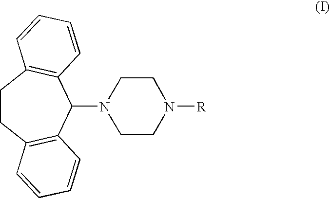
C1CC2=C(C(N3CCN([R])CC3)C3=C1C=CC=C3)C=CC=C2
